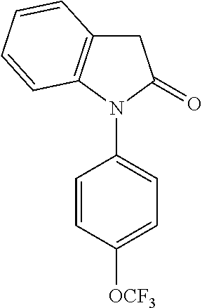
C1C2=C(N(C3=CC=C([OCF3])C=C3)C1=O)C=CC=C2
